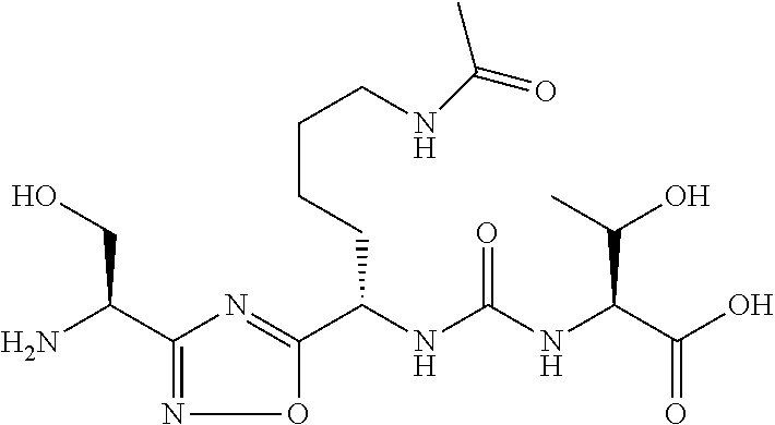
C(NC(NC(C(O)=O)C(O)C)=O)(C1=NC(C(N)CO)=NO1)CCCCNC(C)=O
